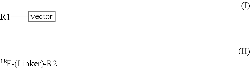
[R1]C
